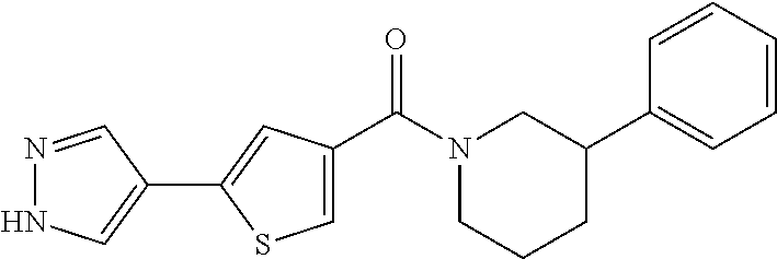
N1(C(C2=CSC(C3=CNN=C3)=C2)=O)CCCC(C2=CC=CC=C2)C1
